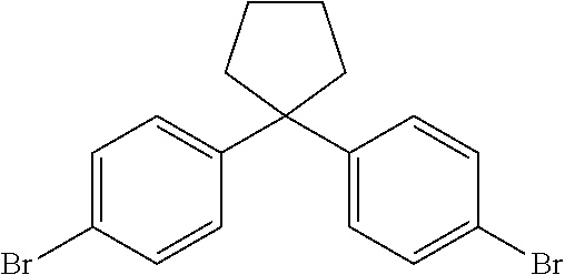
C1=CC(Br)=CC=C1C1(C2=CC=C(Br)C=C2)CCCC1
